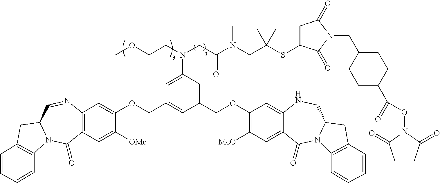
C12=C(C=C([OMe])C(OCC3=CC(COC4=C([MeO])C=C5C(=C4)NCC4N(C5=O)C5=C(C4)C=CC=C5)=CC(N(CC(N(CC(SC4CC(=O)N(CC5CCC(C(=O)ON6C(=O)CCC6=O)CC5)C4=O)(C)C)C)=O)CCOC)=C3)=C1)C(=O)N1C(C=N2)CC2=C1C=CC=C2
